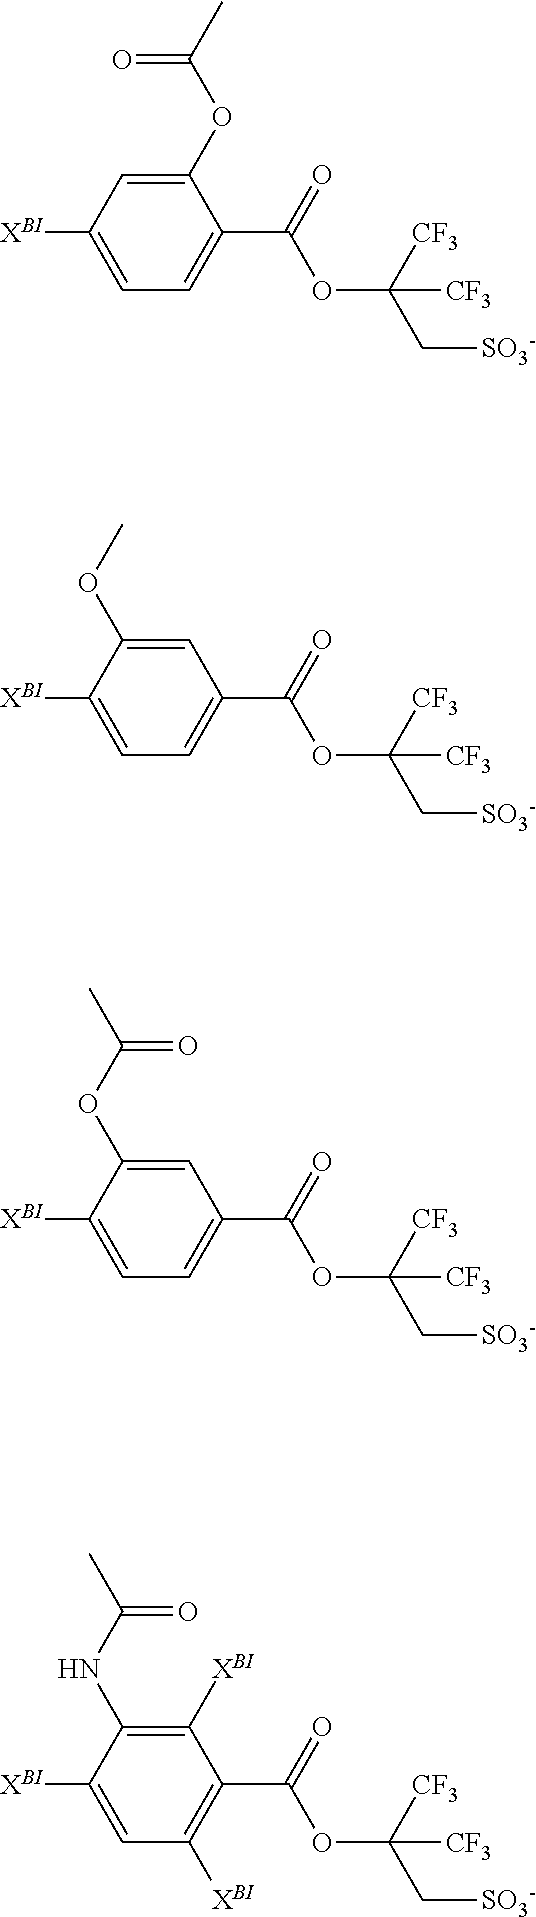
C1(OC(C)=O)=CC([XBI])=CC=C1C(=O)OC(C[SO3-])([CF3])[CF3].C1=C(OC)C([XBI])=CC=C1C(=O)OC(C[SO3-])([CF3])[CF3].C1=C(OC(C)=O)C([XBI])=CC=C1C(=O)OC(C[SO3-])([CF3])[CF3].C1([XBI])=C(NC(C)=O)C([XBI])=CC([XBI])=C1C(=O)OC(C[SO3-])([CF3])[CF3]
